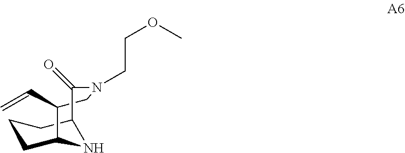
C1CC2NC(C1)C(=O)N(CCOC)CC2C=C
